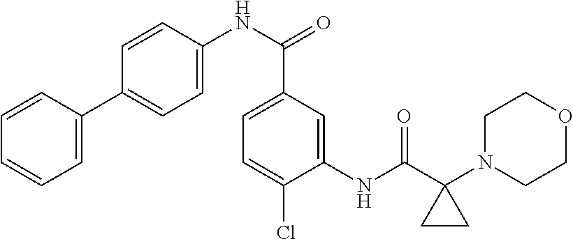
C1=CC(C2=CC=C(NC(C3=CC=C(Cl)C(NC(C4(N5CCOCC5)CC4)=O)=C3)=O)C=C2)=CC=C1
